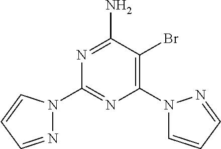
N1=C(N)C(Br)=C(N2C=CC=N2)N=C1N1N=CC=C1
